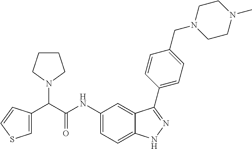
C1=C(C(C(NC2=CC=C3C(=C2)C(C2=CC=C(CN4CCN(C)CC4)C=C2)=NN3)=O)N2CCCC2)C=CS1
